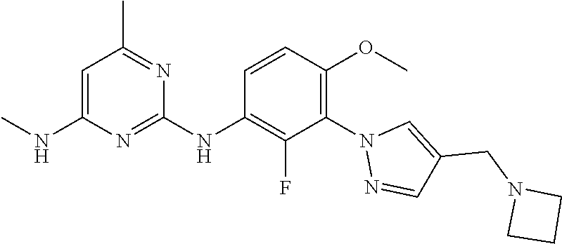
C1=C(NC)N=C(NC2=C(F)C(N3N=CC(CN4CCC4)=C3)=C(OC)C=C2)N=C1C
